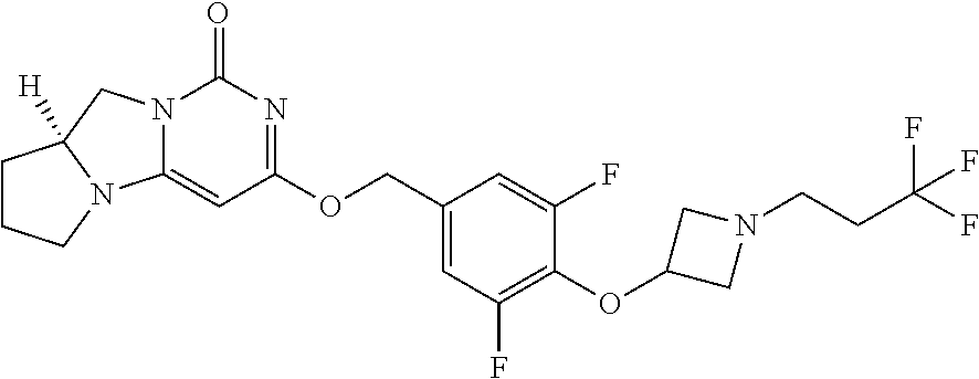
N12C(=CC(OCC3=CC(F)=C(OC4CN(CCC(F)(F)F)C4)C(F)=C3)=NC1=O)N1CCCC1([H])C2
